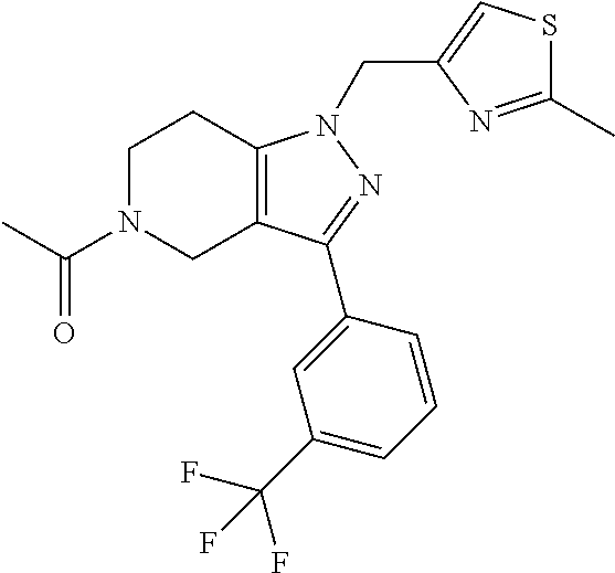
C1N(C(C)=O)CC2=C(C1)N(CC1=CSC(C)=N1)N=C2C1=CC(C(F)(F)F)=CC=C1
